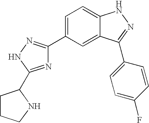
C1=C(C2=NNC(C3CCCN3)=N2)C=C2C(=C1)NN=C2C1=CC=C(F)C=C1
